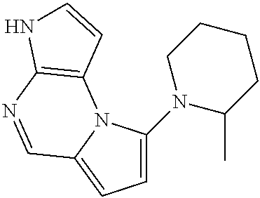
C1=C(N2C(C)CCCC2)N2C(=C1)C=NC1=C2C=CN1
